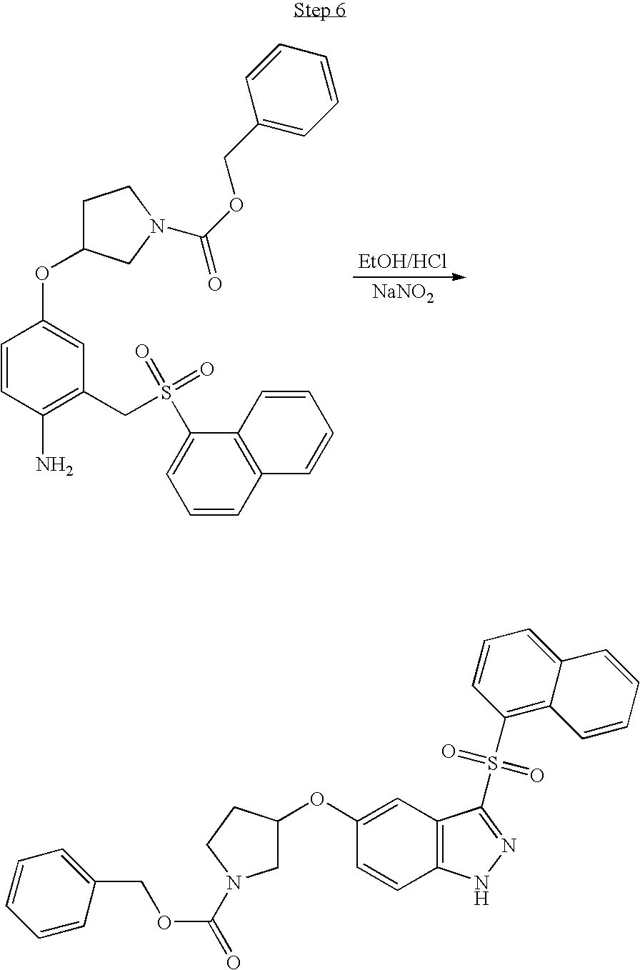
[NaNO2].C1=CC(N)=C(CS(C2=CC=CC3=C2C=CC=C3)(=O)=O)C=C1OC1CCN(C(OCC2=CC=CC=C2)=O)C1.C(OC(N1CC(OC2=CC3=C(C=C2)NN=C3S(C2=C3C(=CC=C2)C=CC=C3)(=O)=O)CC1)=O)C1=CC=CC=C1
